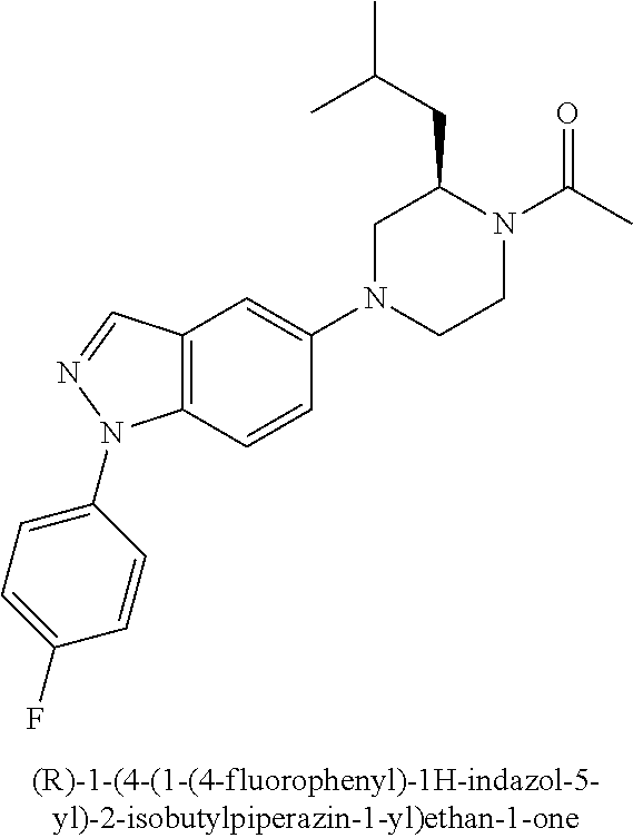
C1N(C2=CC3=C(C=C2)N(C2=CC=C(F)C=C2)N=C3)CCN(C(C)=O)C1CC(C)C
